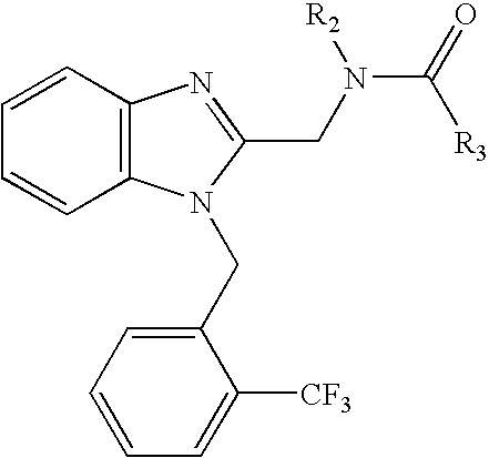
C1=CC2=C(C=C1)N(CC1=CC=CC=C1[CF3])C(CN(C(=O)[R3])[R2])=N2
